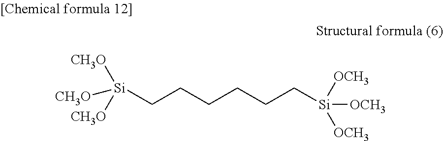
[CH3O][Si]([CH3O])([CH3O])CCCCCC[Si]([OCH3])([OCH3])[OCH3]
